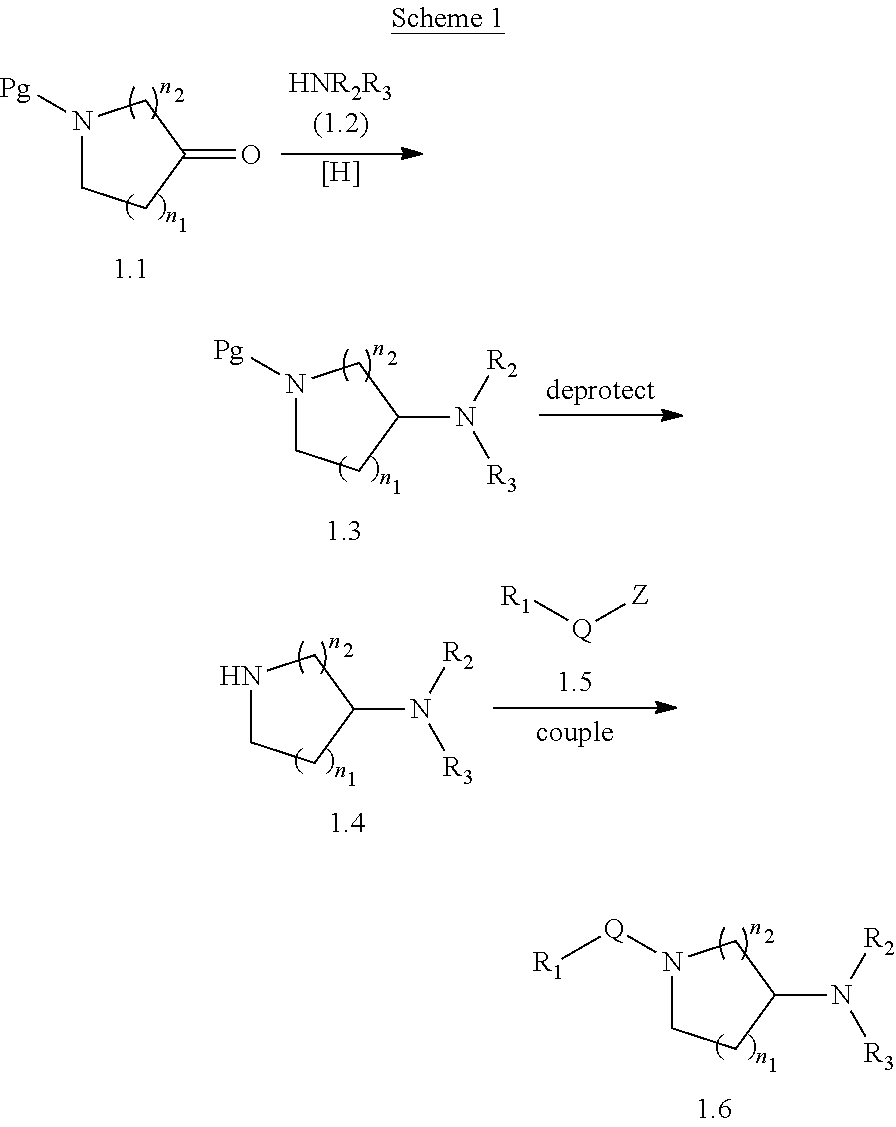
N1([Pg])CCC(=O)C1.[H].N1([Pg])CCC(N([R2])[R3])C1.N1([Q][R1])CCC(N([R2])[R3])C1.[R1][Q][Z].N1CCC(N([R2])[R3])C1
